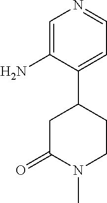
C1(N)=CN=CC=C1C1CCN(C)C(=O)C1
